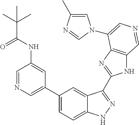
C1(C2=CN=CC(NC(C(C)(C)C)=O)=C2)=CC=C2C(=C1)C(C1=NC3=C(N1)C=NC=C3N1C=C(C)N=C1)=NN2
